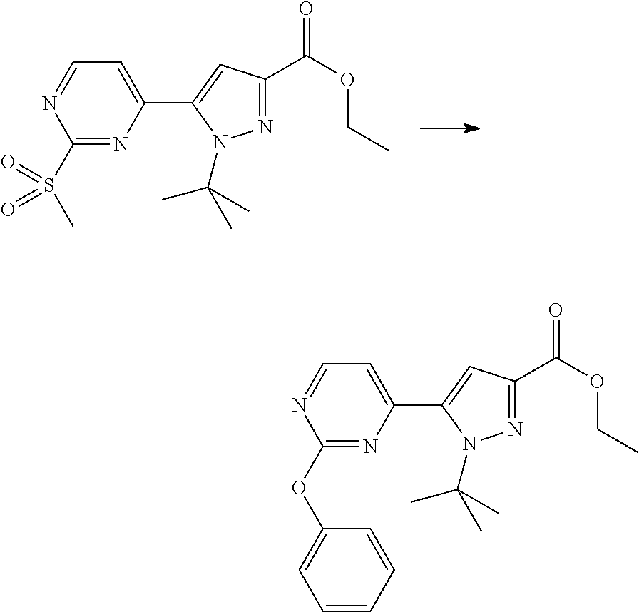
N1=C(C(OCC)=O)C=C(C2=CC=NC(S(C)(=O)=O)=N2)N1C(C)(C)C.N1=C(C(OCC)=O)C=C(C2=CC=NC(OC3=CC=CC=C3)=N2)N1C(C)(C)C
